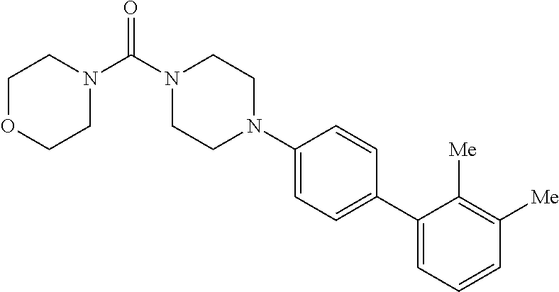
N1(C2=CC=C(C3=CC=CC([Me])=C3[Me])C=C2)CCN(C(N2CCOCC2)=O)CC1
